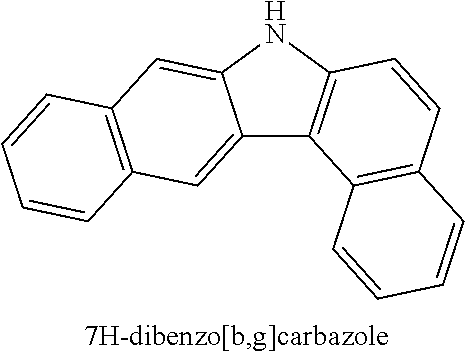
C12=CC3=C(C=C1NC1=C2C2=C(C=C1)C=CC=C2)C=CC=C3
